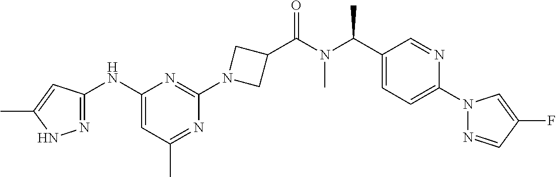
C1(NC2=NNC(C)=C2)=CC(C)=NC(N2CC(C(N(C(C3=CC=C(N4N=CC(F)=C4)N=C3)C)C)=O)C2)=N1
